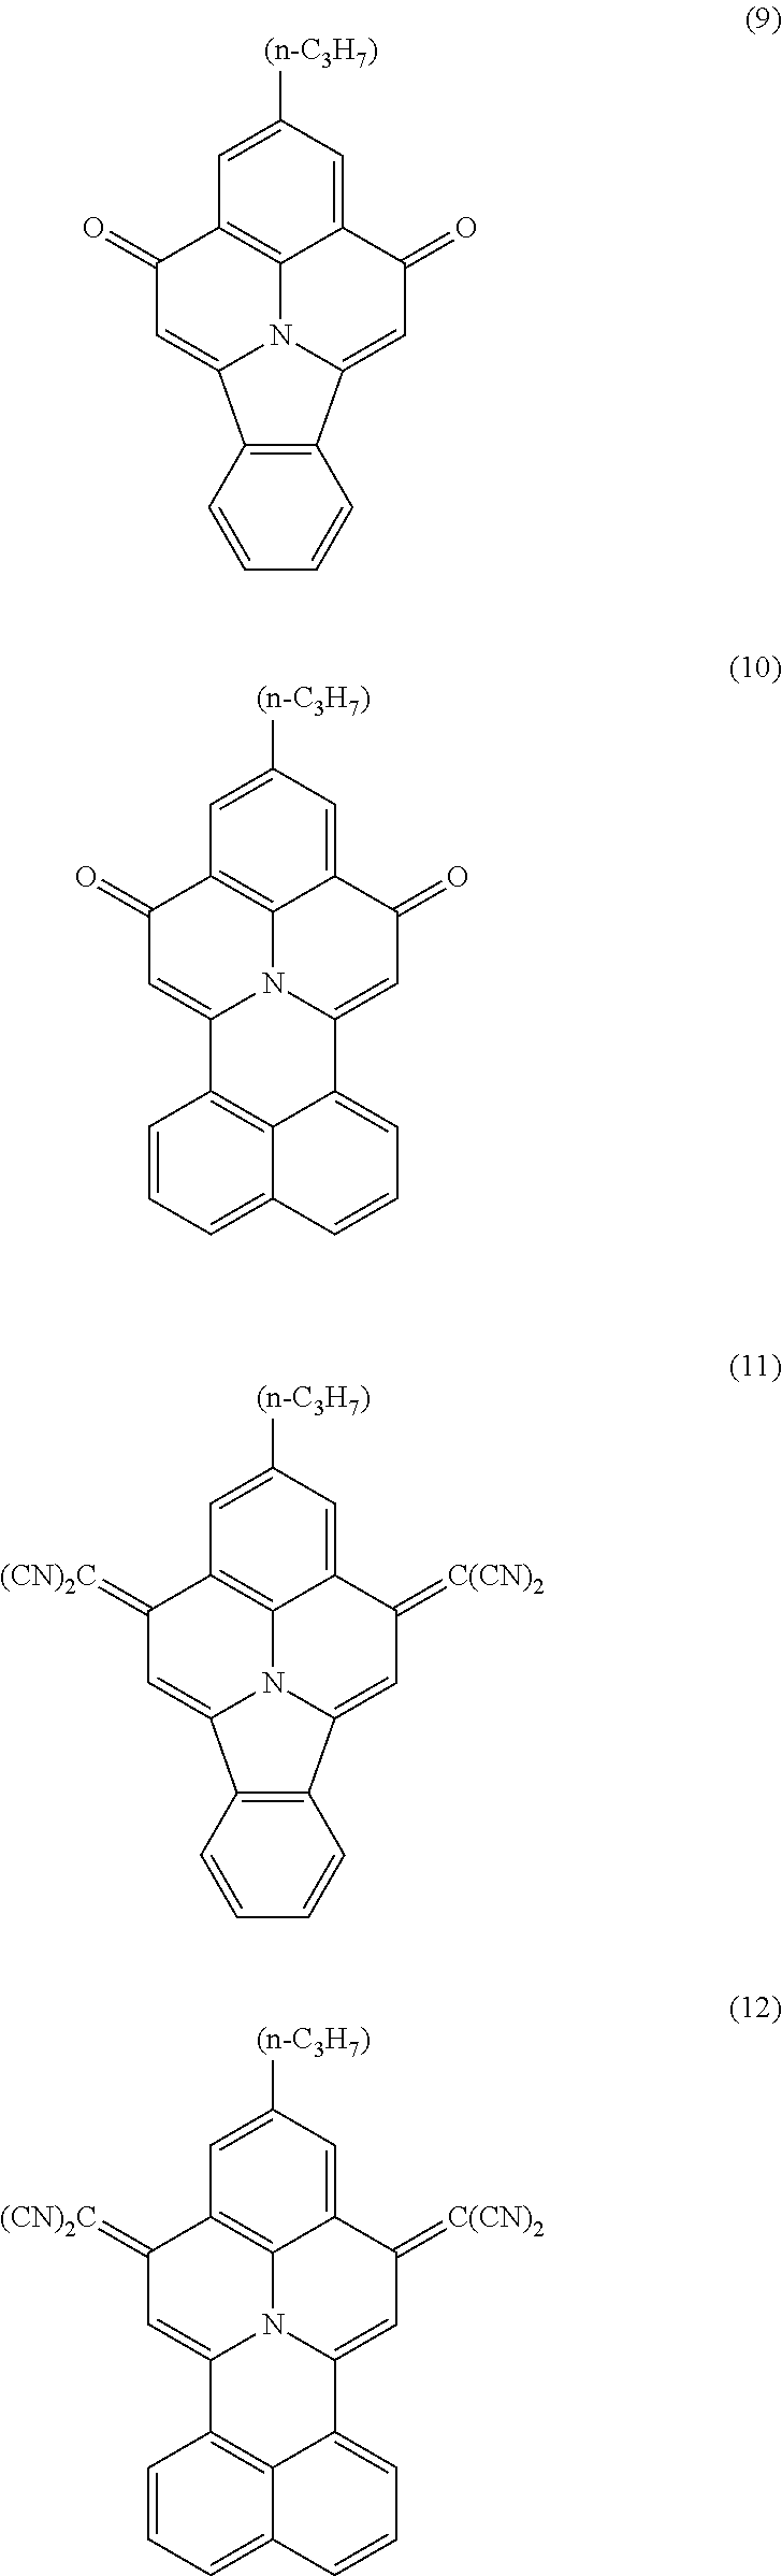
C1([(n-C3H7)])=CC2=C3C(=C1)C(=O)C=C1C4=C(C(=CC2=O)N31)C=CC=C4.C1([(n-C3H7)])=CC2=C3C(=C1)C(=O)C=C1N3C(=CC2=O)C2=C3C1=CC=CC3=CC=C2.C1([(n-C3H7)])=CC2=C3C(=C1)C(=[C(CN)2])C=C1C4=C(C(=CC2=[(CN)2C])N31)C=CC=C4.C1([(n-C3H7)])=CC2=C3C(=C1)C(=[C(CN)2])C=C1N3C(=CC2=[(CN)2C])C2=C3C1=CC=CC3=CC=C2
